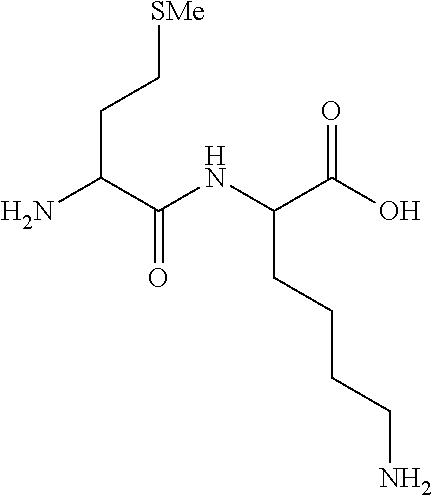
C(CC(NC(C(N)CC[SMe])=O)C(O)=O)CCN
